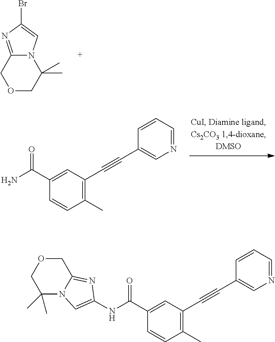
C12=NC(Br)=CN1C(C)(C)COC2.C(N)(=O)C1=CC(C#CC2=CN=CC=C2)=C(C)C=C1.C(NC1=CN2C(=N1)COCC2(C)C)(=O)C1=CC(C#CC2=CN=CC=C2)=C(C)C=C1
